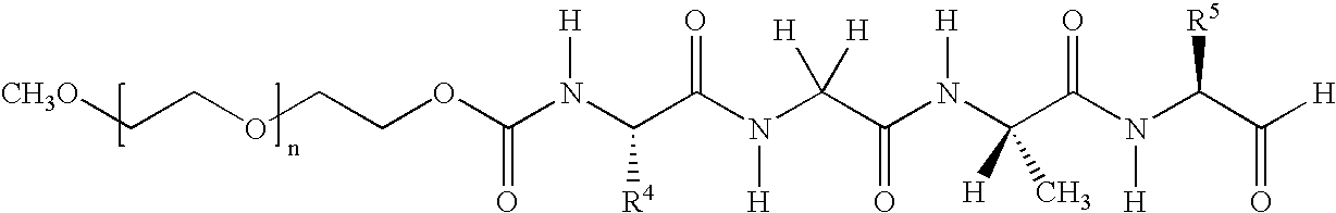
[CH3O]CCOCCOC(N(C(C(N(C(C(N(C(C(N(C(C([H])=O)[R5])[H])=O)([H])C)[H])=O)([H])[H])[H])=O)[R4])[H])=O
